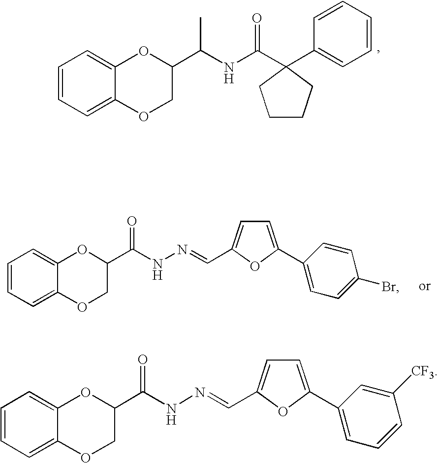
C1=CC=C2C(=C1)OC(C(NC(C1(C3=CC=CC=C3)CCCC1)=O)C)CO2.C1=CC=C2C(=C1)OC(C(NN=CC1=CC=C(C3=CC=C(Br)C=C3)O1)=O)CO2.C1=CC=C2C(=C1)OC(C(NN=CC1=CC=C(C3=CC=CC([CF3])=C3)O1)=O)CO2
